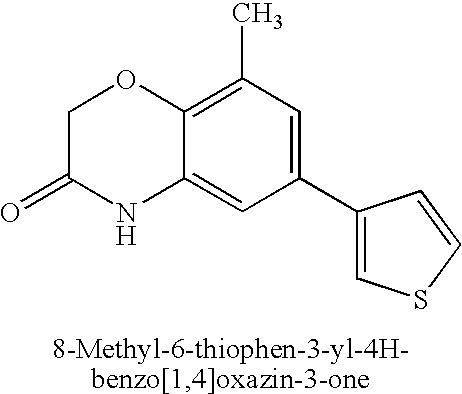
C1C(=O)NC2=CC(C3=CSC=C3)=CC(C)=C2O1
